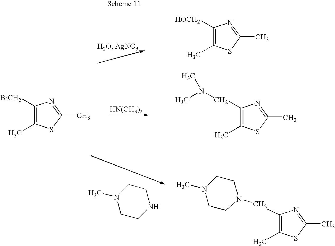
C1([HOCH2])=C(C)SC(C)=N1.C1([BrCH2])=C(C)SC(C)=N1.[HN(CH3)2].C1(CN(C)C)=C(C)SC(C)=N1.N1(C)CCNCC1.C1(CN2CCN(C)CC2)=C(C)SC(C)=N1
